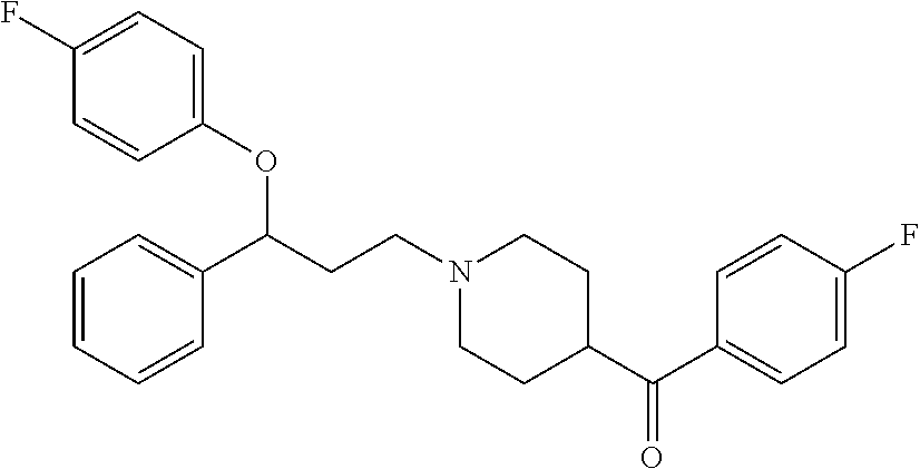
C1(OC(CCN2CCC(C(=O)C3=CC=C(F)C=C3)CC2)C2=CC=CC=C2)=CC=C(F)C=C1
